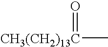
C[CH3(CH2)13C]=O
